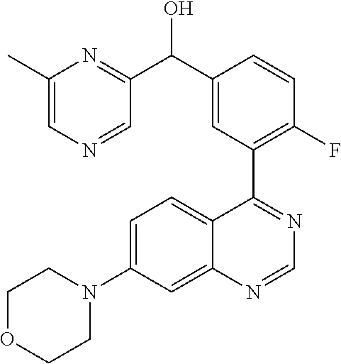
C12=CC(N3CCOCC3)=CC=C1C(C1=C(F)C=CC(C(C3=NC(C)=CN=C3)O)=C1)=NC=N2
